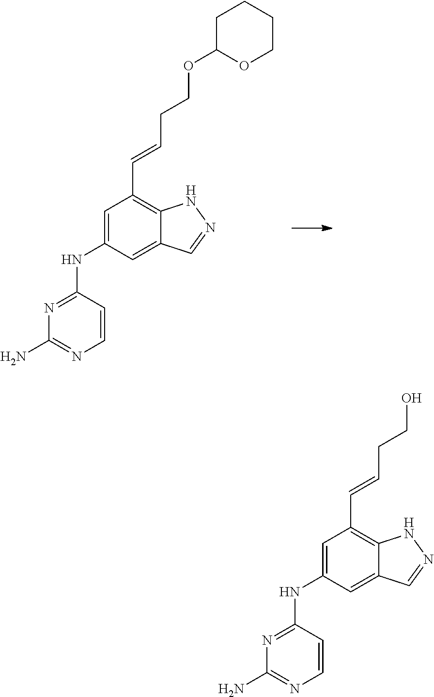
N1=C(NC2=CC(C=CCCOC3OCCCC3)=C3C(=C2)C=NN3)C=CN=C1N.N1=C(NC2=CC(C=CCCO)=C3C(=C2)C=NN3)C=CN=C1N
